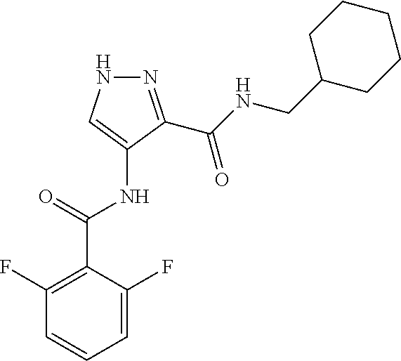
N1=C(C(NCC2CCCCC2)=O)C(NC(C2=C(F)C=CC=C2F)=O)=CN1
